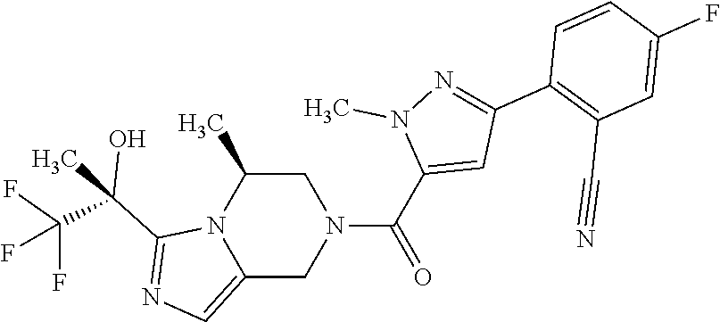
C1(C(=O)N2CC(C)N3C(=CN=C3C(C)(C(F)(F)F)O)C2)=CC(C2=C(C#N)C=C(F)C=C2)=NN1C
